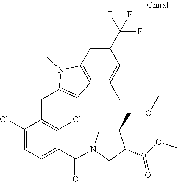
C1(Cl)=CC=C(C(=O)N2CC(COC)C(C(OC)=O)C2)C(Cl)=C1CC1=CC2=C(N1C)C=C(C(F)(F)F)C=C2C
